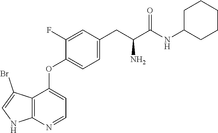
C12=C(N=CC=C1OC1=CC=C(CC(C(NC3CCCCC3)=O)N)C=C1F)NC=C2Br
